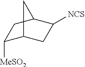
C1([MeSO2])C2CC([NCS])C(C1)C2
